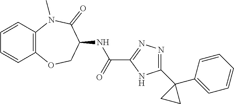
N(C(C1=NN=C(C2(C3=CC=CC=C3)CC2)N1)=O)C1COC2=C(C=CC=C2)N(C)C1=O
